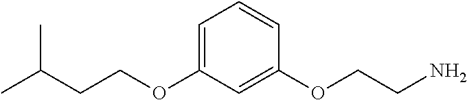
C1=C(OCCC(C)C)C=C(OCCN)C=C1
